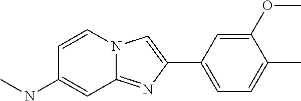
C1(C2=CN3C(=N2)C=C(NC)C=C3)=CC=C(C)C(OC)=C1
